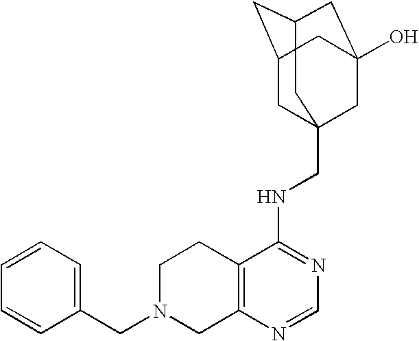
C1(CN2CC3=C(CC2)C(NCC24CC5CC(CC(O)(C2)C5)C4)=NC=N3)=CC=CC=C1
